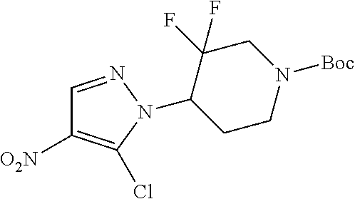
C1=NN(C2CCN([Boc])CC2(F)F)C(Cl)=C1[O2N]
